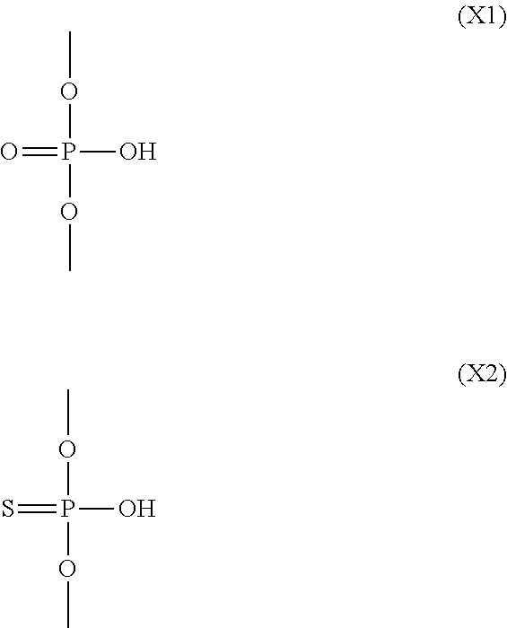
P(=O)(O)(OC)OC.P(=S)(O)(OC)OC
